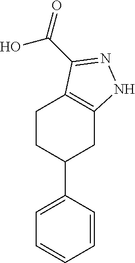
C1CC(C2=CC=CC=C2)CC2=C1C(C(O)=O)=NN2
